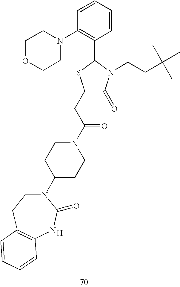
C1(CC(N2CCC(N3CCC4=C(NC3=O)C=CC=C4)CC2)=O)C(=O)N(CCC(C)(C)C)C(C2=C(N3CCOCC3)C=CC=C2)S1.[H]
